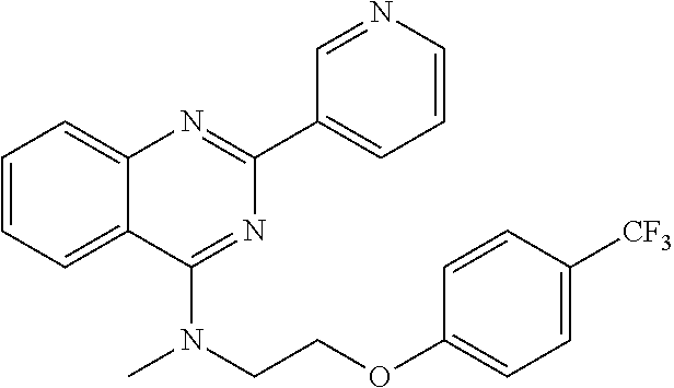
C1=CC=C2C(=C1)N=C(C1=CC=CN=C1)N=C2N(C)CCOC1=CC=C([CF3])C=C1
